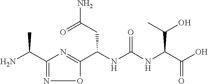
C1(C(N)C)=NOC(C(NC(NC(C(O)=O)C(O)C)=O)CC(N)=O)=N1
